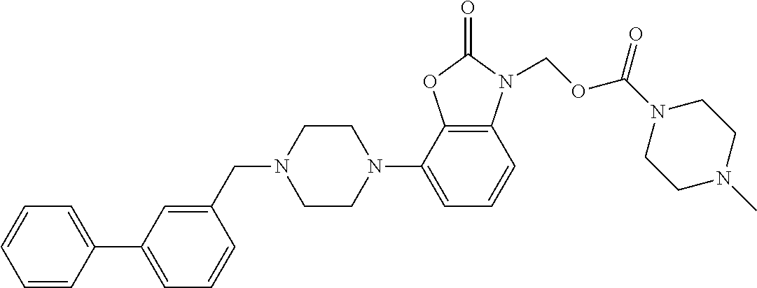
C12=C(C(N3CCN(CC4=CC(C5=CC=CC=C5)=CC=C4)CC3)=CC=C1)OC(=O)N2COC(=O)N1CCN(C)CC1
